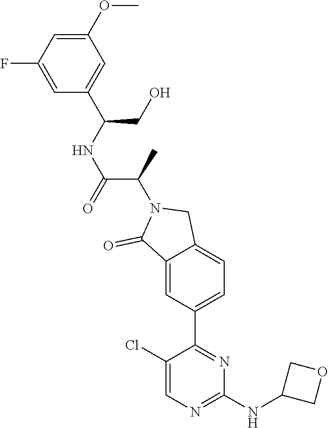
C1(NC2COC2)=NC=C(Cl)C(C2=CC=C3C(=C2)C(=O)N(C(C(=O)NC(C2=CC(OC)=CC(F)=C2)CO)C)C3)=N1
